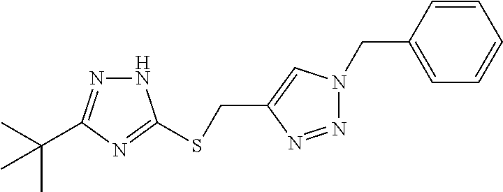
C1=CC(CN2N=NC(CSC3=NC(C(C)(C)C)=NN3)=C2)=CC=C1
